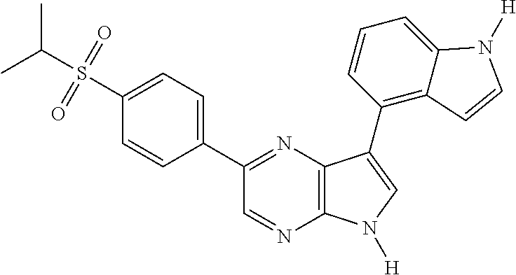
CC(S(=O)(=O)C1=CC=C(C2=NC3=C(N=C2)N([H])C=C3C2=C3C(=CC=C2)N([H])C=C3)C=C1)C
